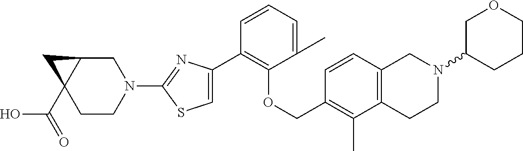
C1(C2=CSC(N3CC4C(C(=O)O)(CC3)C4)=N2)=C(OCC2=C(C)C3=C(C=C2)CN(C2CCCOC2)CC3)C(C)=CC=C1
